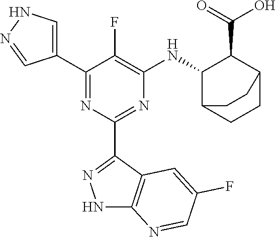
C1(C2=CNN=C2)=NC(C2=NNC3=C2C=C(F)C=N3)=NC([HN]C2C(C(=O)O)C3CCC2CC3)=C1F
